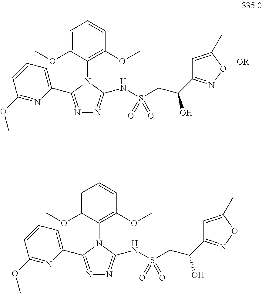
C1=CC=C(C2=NN=C(NS(CC(O)C3=NOC(C)=C3)(=O)=O)N2C2=C(OC)C=CC=C2OC)N=C1OC.C1=CC=C(C2=NN=C(NS(CC(O)C3=NOC(C)=C3)(=O)=O)N2C2=C(OC)C=CC=C2OC)N=C1OC
